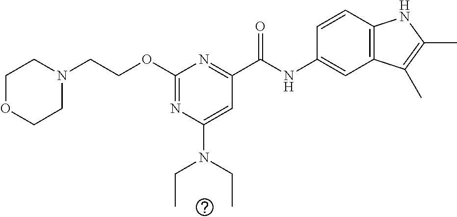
C1N(CCOC2=NC(N(CC)CC)=CC(C(NC3=CC4=C(C=C3)NC(C)=C4C)=O)=N2)CCOC1
